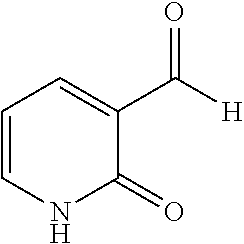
C1=CNC(=O)C(C(=O)[H])=C1
